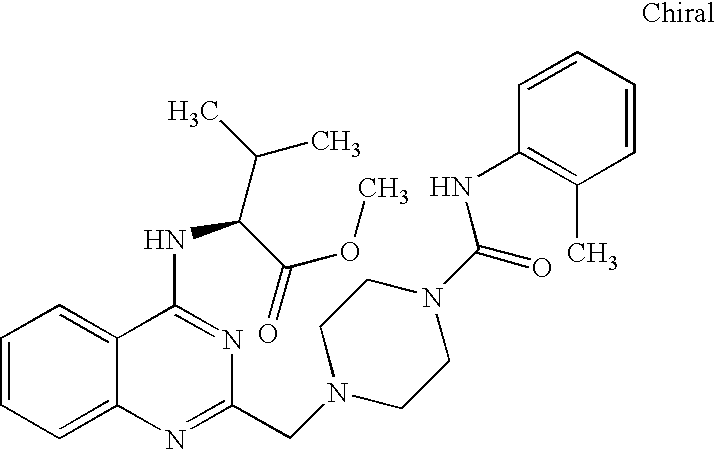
C1=CC=C2C(=C1)C(NC(C(C)C)C(=O)OC)=NC(CN1CCN(C(=O)NC3=C(C)C=CC=C3)CC1)=N2
